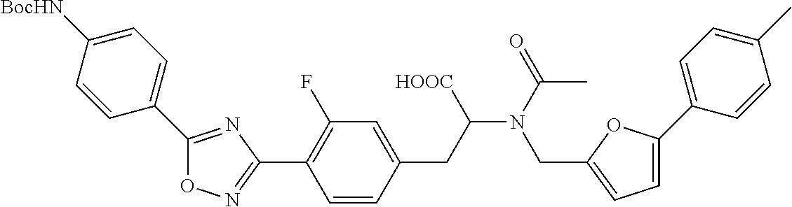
O1N=C(C2=C(F)C=C(CC(N(CC3=CC=C(C4=CC=C(C)C=C4)O3)C(=O)C)[HOOC])C=C2)N=C1C1=CC=C([BocHN])C=C1
